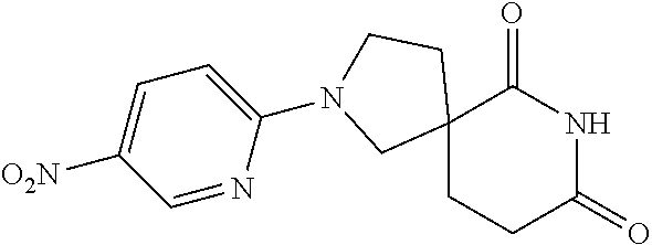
C12(CCC(=O)NC1=O)CCN(C1=CC=C([O2N])C=N1)C2
